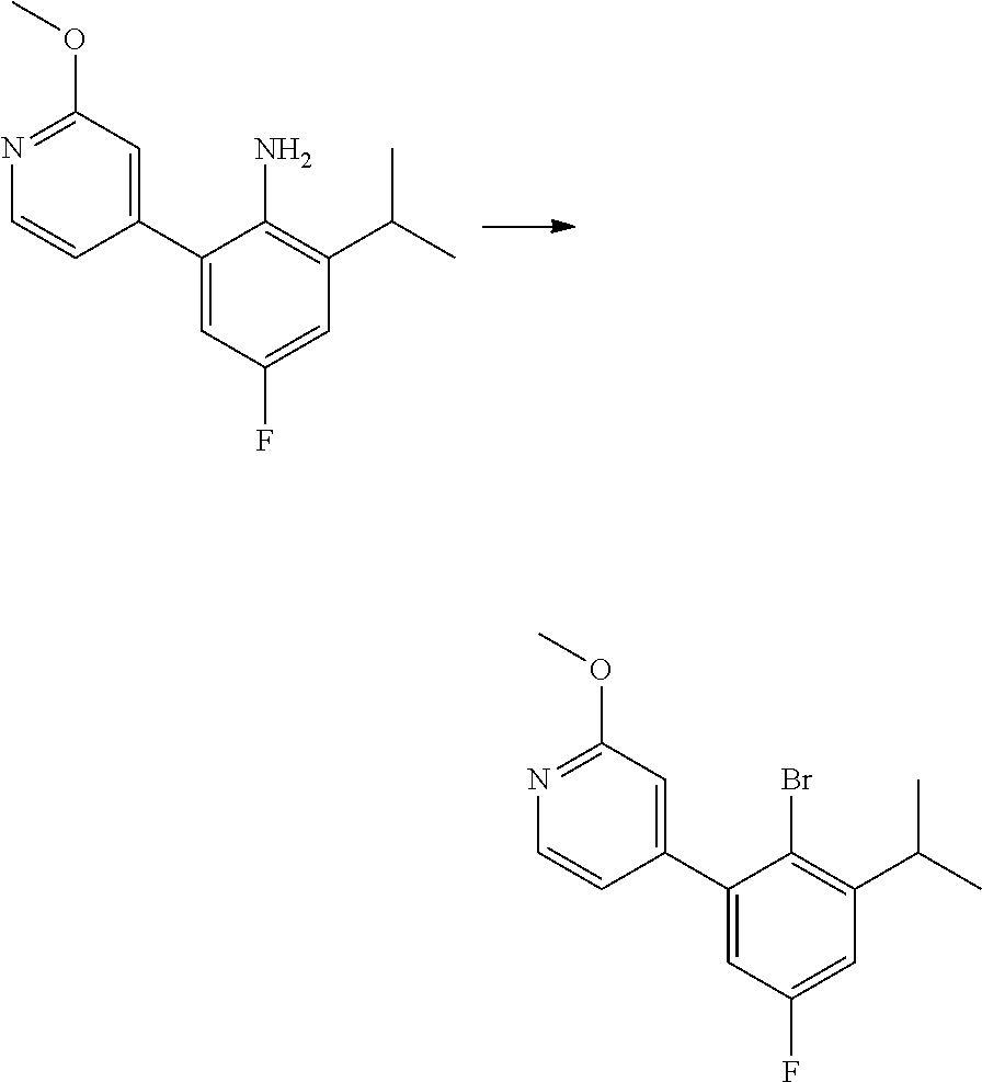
C1(C2=CC(OC)=NC=C2)=CC(F)=CC(C(C)C)=C1N.C1(C2=CC(OC)=NC=C2)=CC(F)=CC(C(C)C)=C1Br
